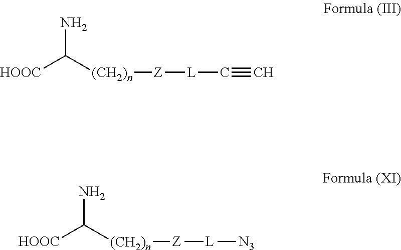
[HOOC]C([(CH2)n][Z][L]C#C)N.[HOOC]C([(CH2)n][Z][L][N3])N
